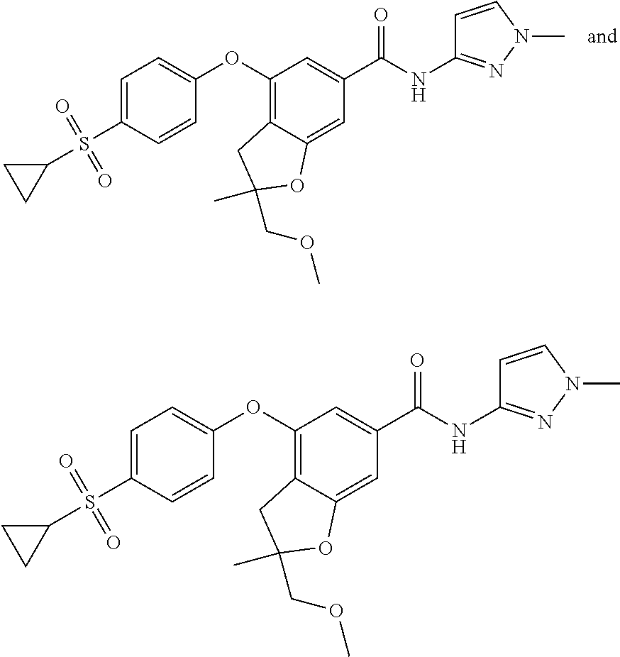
C1=C(S(=O)(=O)C2CC2)C=CC(OC2=C3C(=CC(C(NC4=NN(C)C=C4)=O)=C2)OC(COC)(C)C3)=C1.C1=C(S(=O)(=O)C2CC2)C=CC(OC2=C3C(=CC(C(NC4=NN(C)C=C4)=O)=C2)OC(COC)(C)C3)=C1
